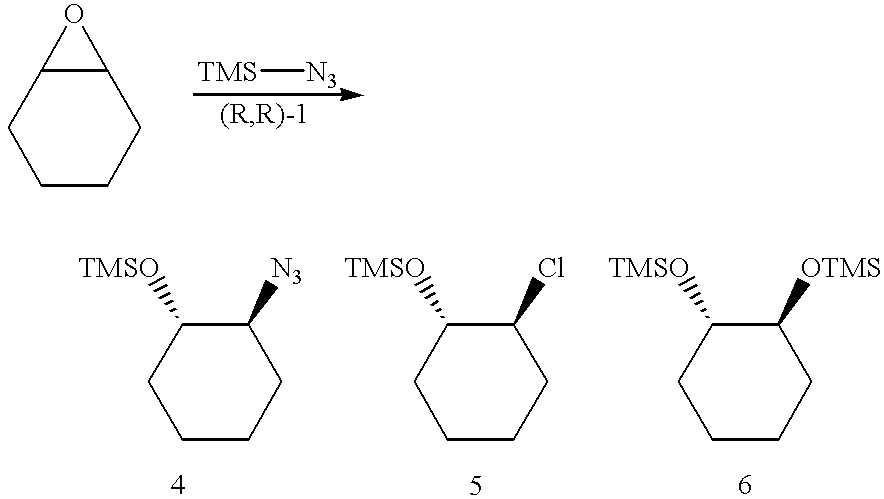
C12CCCCC1O2.[TMS][N3].C1([TMSO])CCCCC1[N3].C1([TMSO])CCCCC1Cl.C1([TMSO])CCCCC1[OTMS]
